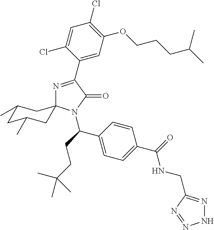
N1=C(C2=CC(OCCCC(C)C)=C(Cl)C=C2Cl)C(=O)N(C(CCC(C)(C)C)C2=CC=C(C(=O)NCC3=NNN=N3)C=C2)C12CC(C)CC(C)C2
